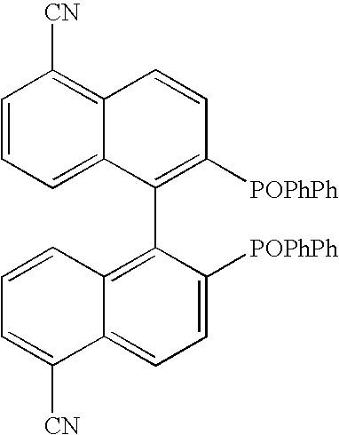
C1=CC=C2C(=C1[CN])C=CC([POPhPh])=C2C1=C2C=CC=C([CN])C2=CC=C1[POPhPh]
